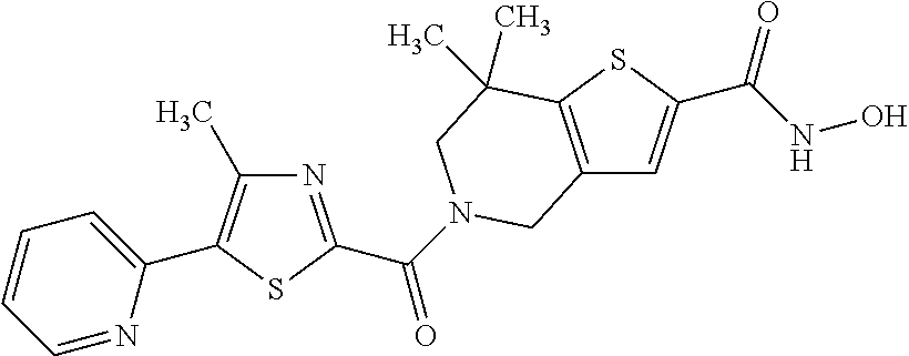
C12=C(SC(C(NO)=O)=C1)C(C)(C)CN(C(=O)C1=NC(C)=C(C3=CC=CC=N3)S1)C2
